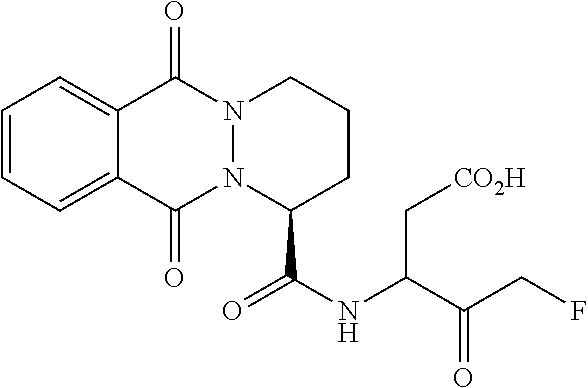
C1=CC=C2C(=C1)C(=O)N1N(C2=O)C(C(NC(C(CF)=O)C[CO2H])=O)CCC1
